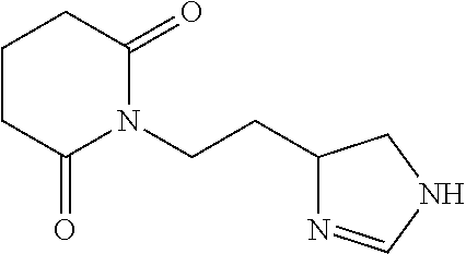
C1(CCN2C(=O)CCCC2=O)N=CNC1
